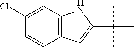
C1(Cl)=CC2=C(C=C1)C=C(C(C)(C)C)N2
